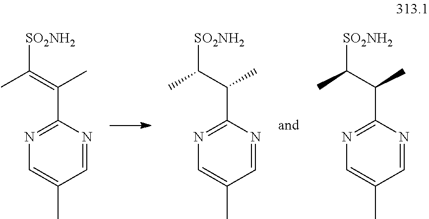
C1=NC(C(=C(C)[SO2NH2])C)=NC=C1C.C1=NC(C(C(C)[SO2NH2])C)=NC=C1C.C1=NC(C(C(C)[SO2NH2])C)=NC=C1C
